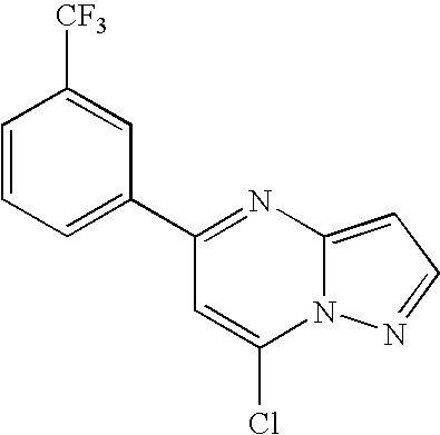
C1(C2=CC=CC([CF3])=C2)=NC2=CC=NN2C(Cl)=C1
